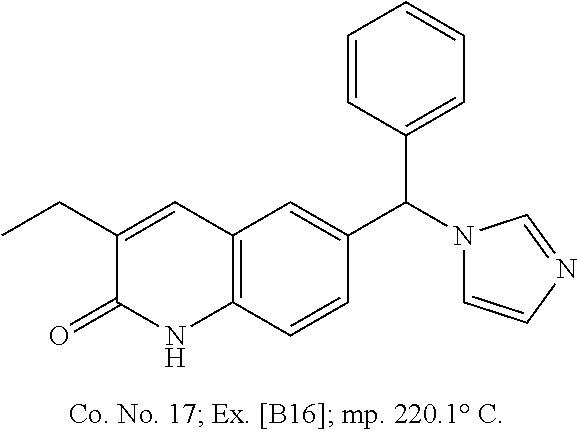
C1(CC)=CC2=C(C=CC(C(N3C=CN=C3)C3=CC=CC=C3)=C2)NC1=O
